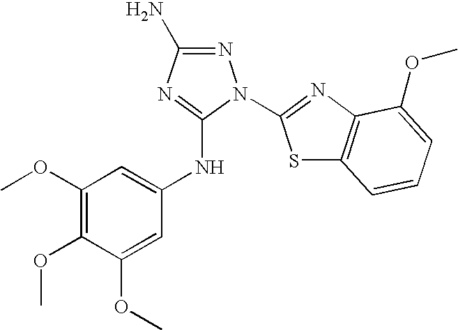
N1=C(N)N=C(NC2=CC(OC)=C(OC)C(OC)=C2)N1C1=NC2=C(S1)C=CC=C2OC
